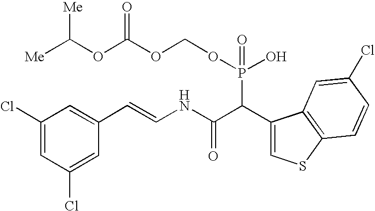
C1(Cl)=CC(Cl)=CC(C=CNC(C(C2=CSC3=C2C=C(Cl)C=C3)P(OCOC(OC([Me])[Me])=O)(O)=O)=O)=C1
